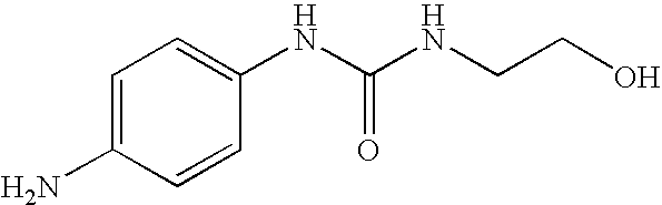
C1=C(N)C=CC(NC(NCCO)=O)=C1
